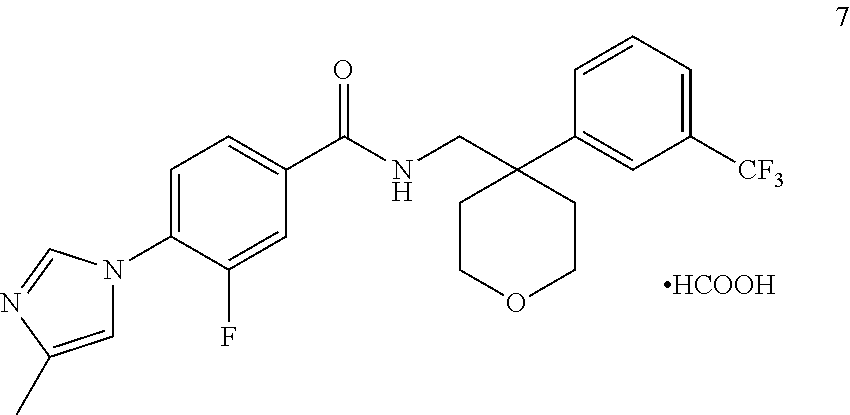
C1=C(C)N=CN1C1=CC=C(C(NCC2(C3=CC([CF3])=CC=C3)CCOCC2)=O)C=C1F.[HCOOH]
